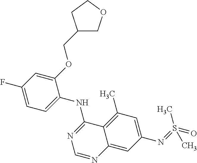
C1=C(F)C=C(OCC2COCC2)C(NC2=NC=NC3=CC(N=S(=O)(C)C)=CC(C)=C23)=C1
